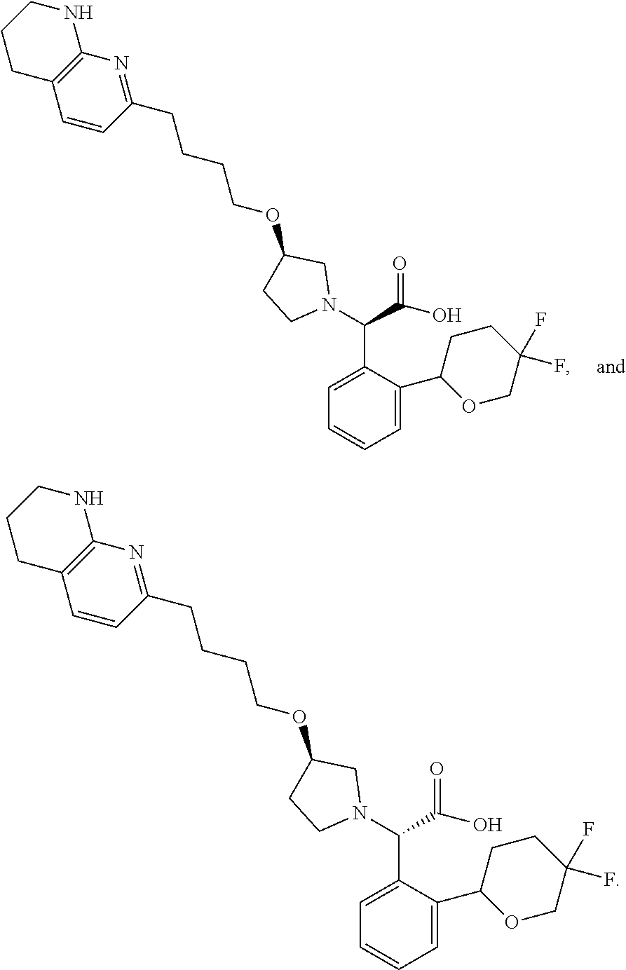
C12=C(C=CC(CCCCOC3CN(C(C4=CC=CC=C4C4CCC(F)(F)CO4)C(=O)O)CC3)=N1)CCCN2.C12=C(C=CC(CCCCOC3CN(C(C4=CC=CC=C4C4CCC(F)(F)CO4)C(=O)O)CC3)=N1)CCCN2
